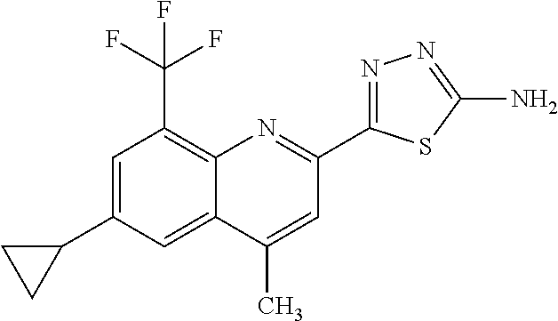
C1(C)=CC(C2=NN=C(N)S2)=NC2=C(C(F)(F)F)C=C(C3CC3)C=C12
